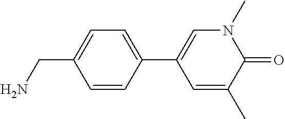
C1=CC(CN)=CC=C1C1=CN(C)C(=O)C(C)=C1
